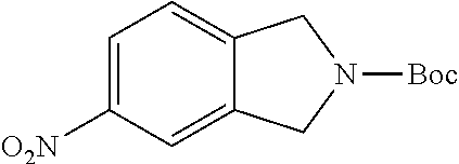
C12=CC=C([O2N])C=C1CN([Boc])C2
